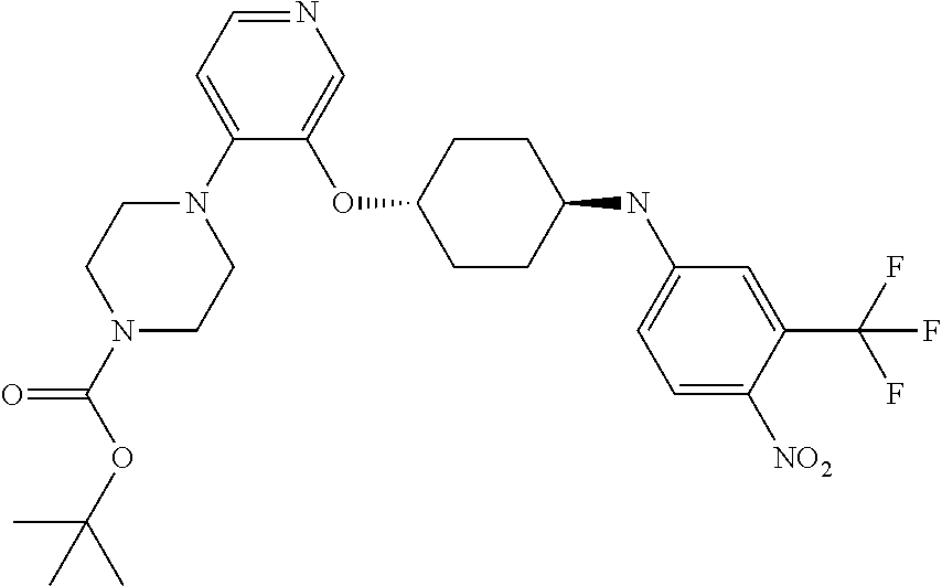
N1=CC=C(N2CCN(C(OC(C)(C)C)=O)CC2)C(OC2CCC(NC3=CC=C([NO2])C(C(F)(F)F)=C3)CC2)=C1
